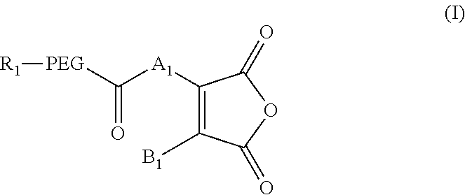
C1([A1]C([PEG][R1])=O)=C([B1])C(=O)OC1=O
